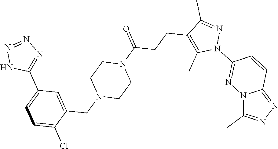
N12C(C)=NN=C1C=CC(N1N=C(C)C(CCC(N3CCN(CC4=CC(C5=NN=NN5)=CC=C4Cl)CC3)=O)=C1C)=N2
